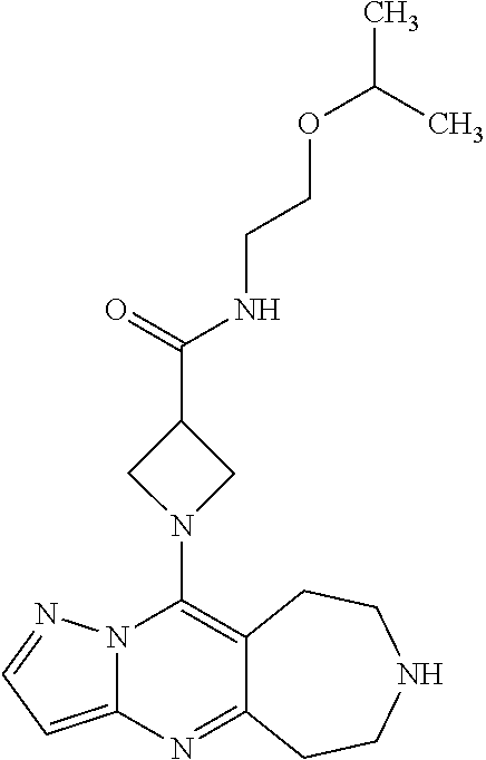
C12=C(N3CC(C(=O)NCCOC(C)C)C3)N3C(=CC=N3)N=C1CCNCC2
